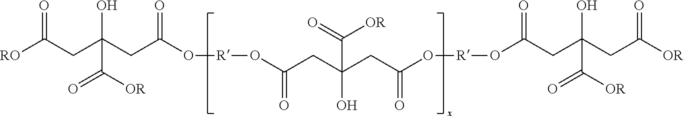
[RO]C(CC(CC(O[R]OC(CC(O)(C([OR])=O)CC(=O)O[R]OC(CC(O)(CC([OR])=O)C([OR])=O)=O)=O)=O)(O)C(=O)[OR])=O
